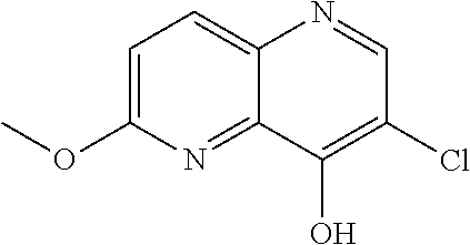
C1=C(OC)N=C2C(=C1)N=CC(Cl)=C2O
